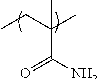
CCC(C)(C(N)=O)C
